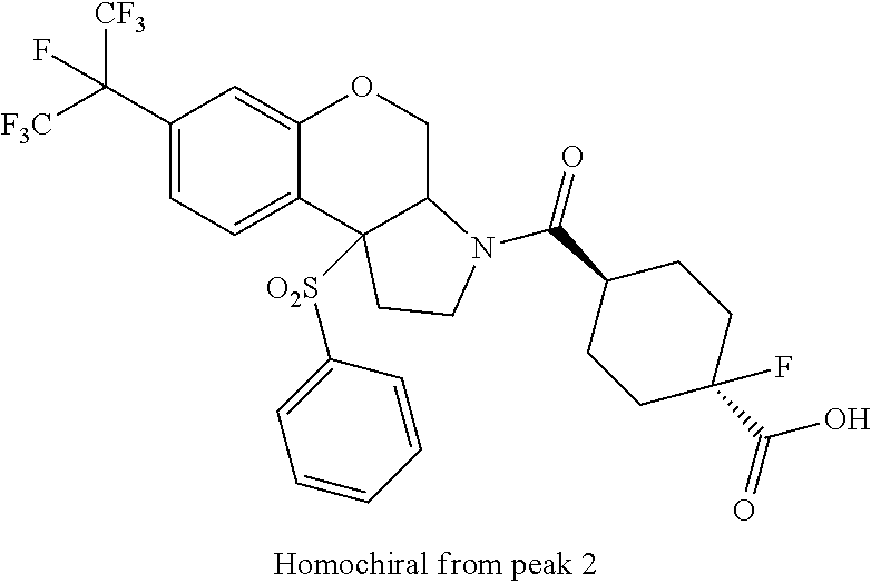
C1(C(F)([CF3])[F3C])=CC=C2C(=C1)OCC1C2([O2S]C2=CC=CC=C2)CCN1C(C1CCC(C(O)=O)(F)CC1)=O
